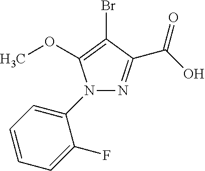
N1(C2=CC=CC=C2F)N=C(C(O)=O)C(Br)=C1OC
